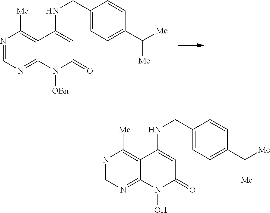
N1=CN=C2C(=C1[Me])C(NCC1=CC=C(C([Me])[Me])C=C1)=CC(=O)N2[OBn].N1=CN=C2C(=C1[Me])C(NCC1=CC=C(C([Me])[Me])C=C1)=CC(=O)N2O
